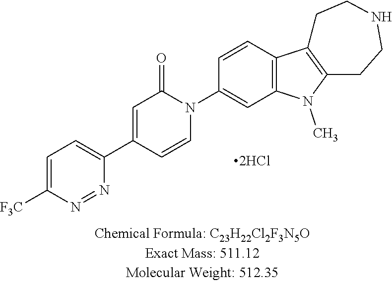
C1=C([F3C])N=NC(C2=CC(=O)N(C3=CC4=C(C=C3)C3=C(N4C)CCNCC3)C=C2)=C1
